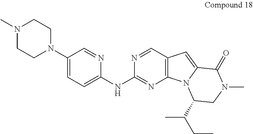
C1(N2CCN(C)CC2)=CC=C(NC2=NC3=C(C=N2)C=C2N3C(C(CC)C)CN(C)C2=O)N=C1
